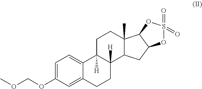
C1=C(OCOC)C=C2C(=C1)C1([H])C([H])(CC2)C2C(C)(CC1)C1C(C2)OS(=O)(=O)O1
